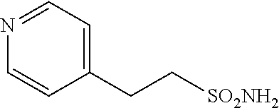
N1=CC=C(CC[SO2NH2])C=C1
